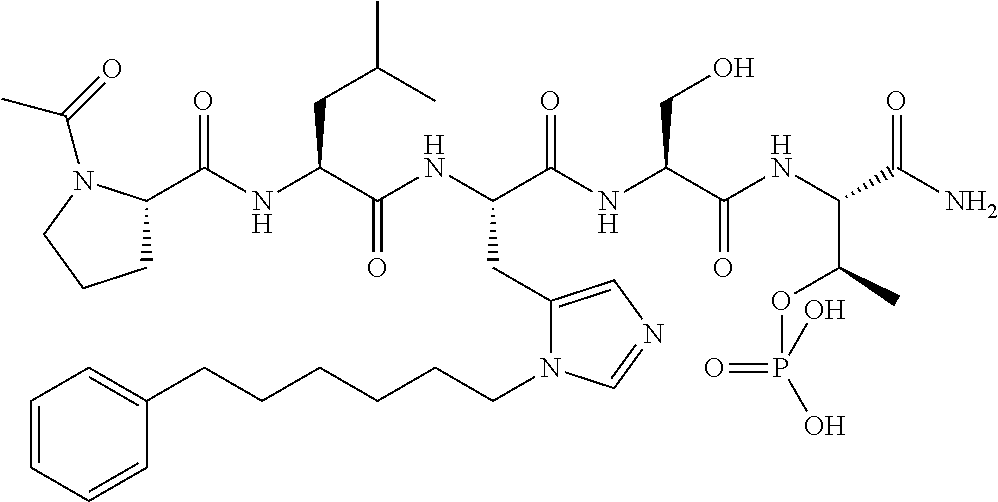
C1C(C(NC(C(NC(C(NC(C(NC(C(N)=O)C(C)OP(=O)(O)O)=O)CO)=O)CC2=CN=CN2CCCCCCC2=CC=CC=C2)=O)CC(C)C)=O)N(C(=O)C)CC1
